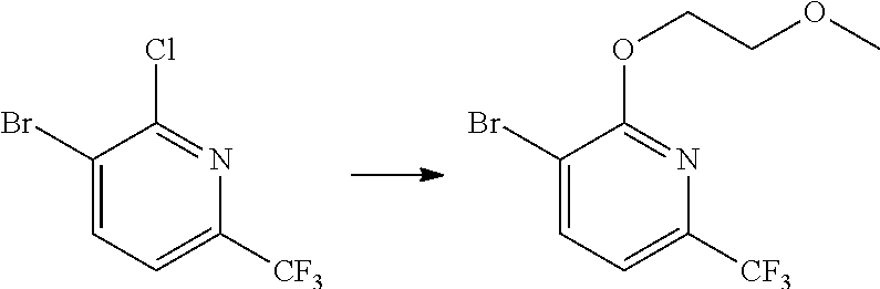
C1(Br)=CC=C([CF3])N=C1Cl.C1(Br)=CC=C([CF3])N=C1OCCOC
